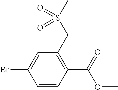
C1=CC(C(=O)OC)=C(CS(C)(=O)=O)C=C1Br
